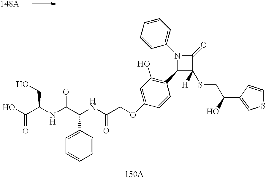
N1(C2=CC=CC=C2)C(C2=C(O)C=C(OCC(NC(C(NC(C(O)=O)CO)=O)C3=CC=CC=C3)=O)C=C2)C(SCC(O)C2=CSC=C2)([H])C1=O
